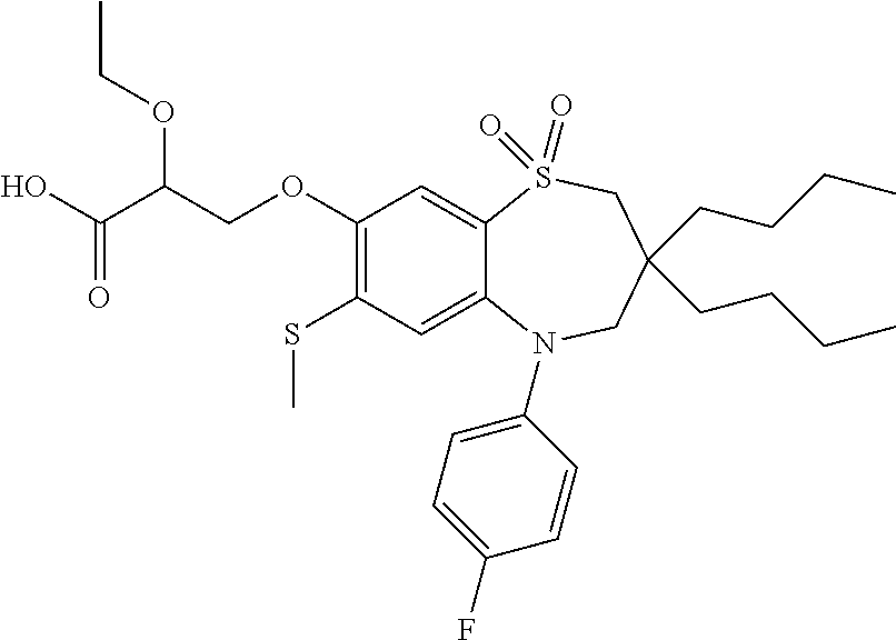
C1=C(F)C=CC(N2C3=CC(SC)=C(OCC(C(O)=O)OCC)C=C3S(=O)(=O)CC(CCCC)(CCCC)C2)=C1
